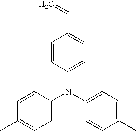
C1=CC(C)=CC=C1N(C1=CC=C(C)C=C1)C1=CC=C(C=C)C=C1
